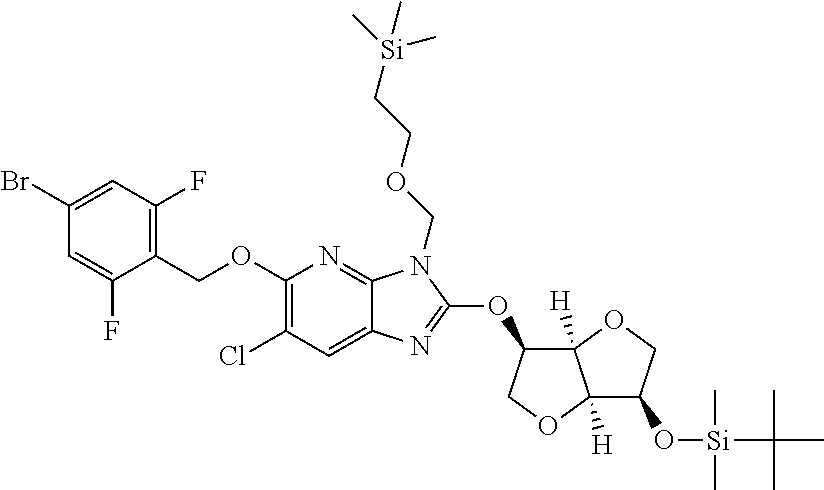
C1(OCC2=C(F)C=C(Br)C=C2F)=C(Cl)C=C2C(=N1)N(COCC[Si](C)(C)C)C(OC1C3([H])C([H])(OC1)C(O[Si](C)(C)C(C)(C)C)CO3)=N2
